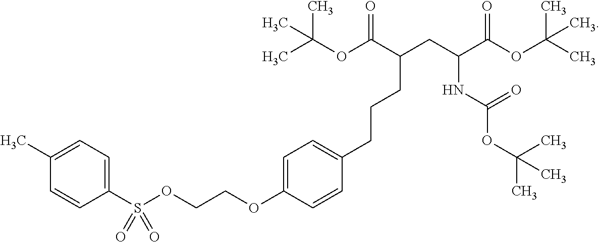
C1(S(OCCOC2=CC=C(CCCC(C(OC(C)(C)C)=O)CC(C(OC(C)(C)C)=O)NC(OC(C)(C)C)=O)C=C2)(=O)=O)=CC=C(C)C=C1
